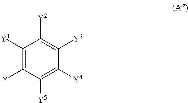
C1([Y1])=C(*)C([Y5])=C([Y4])C([Y3])=C1[Y2]
